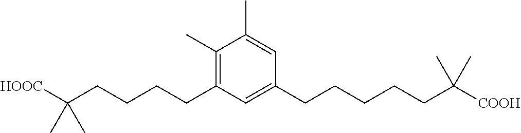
C1(C)=C(CCCCC([HOOC])(C)C)C=C(CCCCCC([COOH])(C)C)C=C1C
